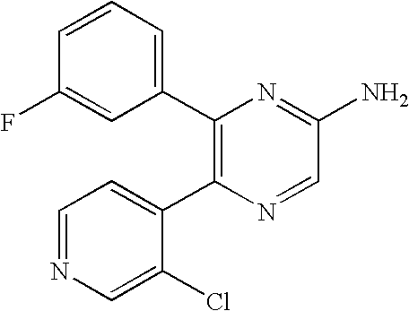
C1(C2=CC=CC(F)=C2)=C(C2=CC=NC=C2Cl)N=CC(N)=N1
